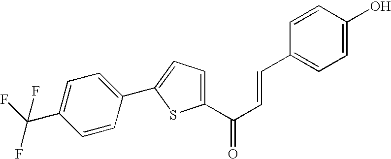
C1(C2=CC=C(C(C=CC3=CC=C(O)C=C3)=O)S2)=CC=C(C(F)(F)F)C=C1
